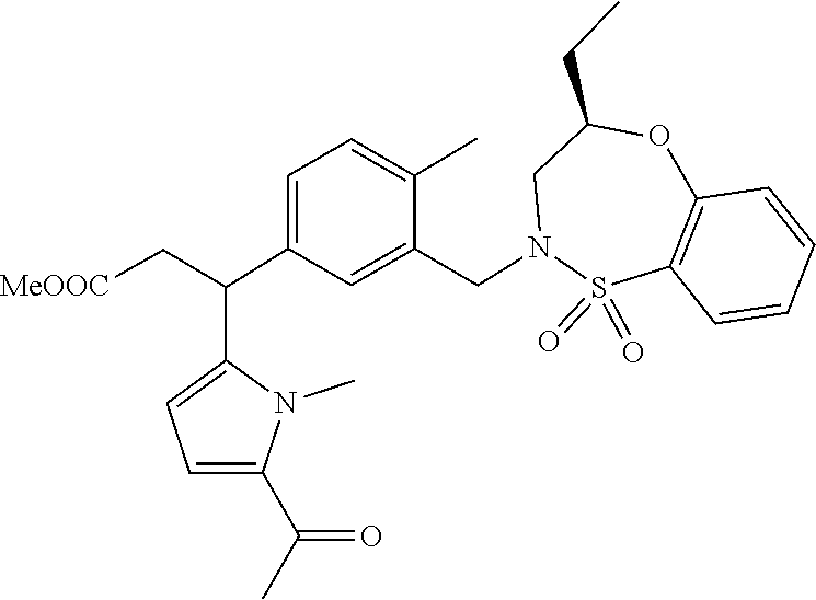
S1(=O)(=O)C2=C(C=CC=C2)OC(CC)CN1CC1=CC(C(C2=CC=C(C(C)=O)N2C)C[MeOOC])=CC=C1C
